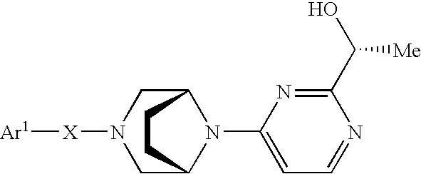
[Ar1][X]N1CC2N(C3=CC=NC(C(O)[Me])=N3)C(C1)CC2
